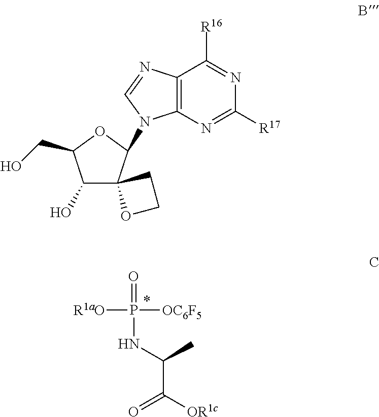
C1(O)C(CO)OC(N2C3=C(C([R16])=NC([R17])=N3)N=C2)C12CCO2.O=P([OC6F5])([R1aO])NC(C([OR1c])=O)C
